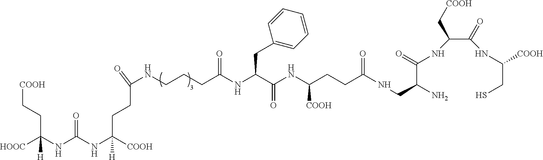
[HOOC]C(NC(NC([COOH])([H])CCC(=O)NCCCC(NC(C(NC(CCC(NCC(N)C(=O)NC(C(=O)NC(CS)[COOH])C[COOH])=O)[COOH])=O)CC1=CC=CC=C1)=O)=O)(CC[COOH])[H]
